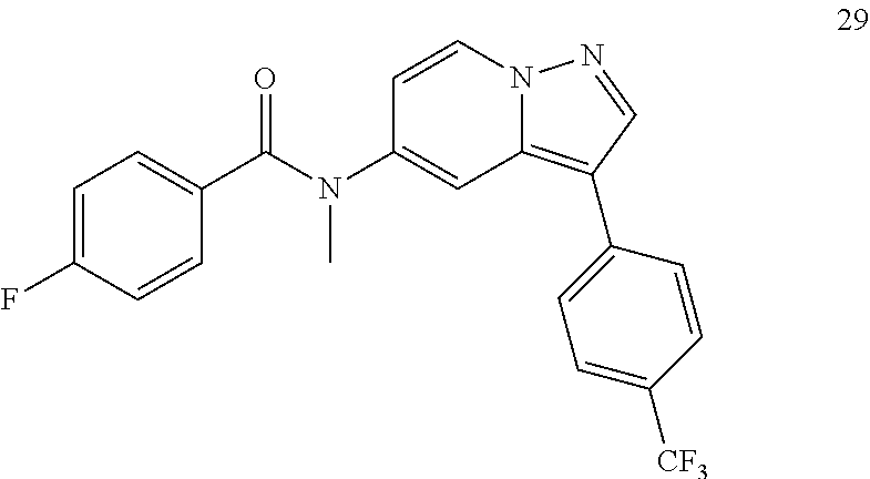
C1=CN2C(=C(C3=CC=C([CF3])C=C3)C=N2)C=C1N(C(C1=CC=C(F)C=C1)=O)C
